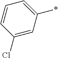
C1=CC(Cl)=CC(*)=C1
